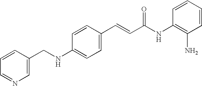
C1=CC=NC=C1CNC1=CC=C(C=CC(NC2=C(N)C=CC=C2)=O)C=C1
